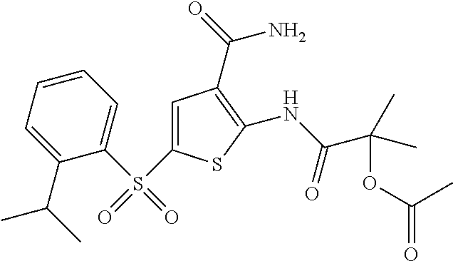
C1=C(S(C2=CC=CC=C2C(C)C)(=O)=O)SC(NC(C(OC(=O)C)(C)C)=O)=C1C(=O)N
